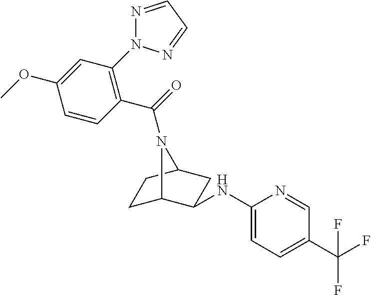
C1C2C(NC3=CC=C(C(F)(F)F)C=N3)CC(C1)N2C(=O)C1=C(N2N=CC=N2)C=C(OC)C=C1
